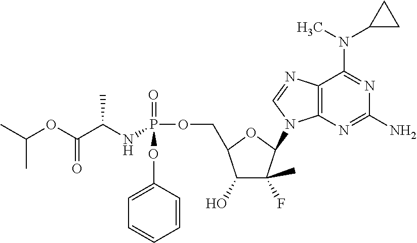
C12=C(N=C(N)N=C1N(C)C1CC1)N(C1C(F)(C)C(O)C(COP(=O)(OC3=CC=CC=C3)NC(C(OC(C)C)=O)C)O1)C=N2
